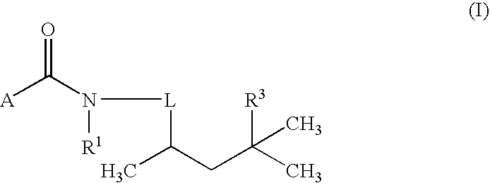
[A]C(N([R1])[L]C(CC([R3])(C)C)C)=O
